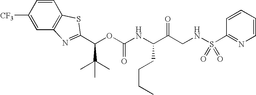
C(OC(NC(C(CNS(C1=NC=CC=C1)(=O)=O)=O)CCCC)=O)(C(C)(C)C)C1=NC2=C(C=CC([CF3])=C2)S1
